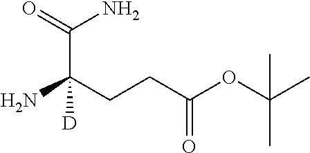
NC(CCC(OC(C)(C)C)=O)(C(=O)N)[D]
